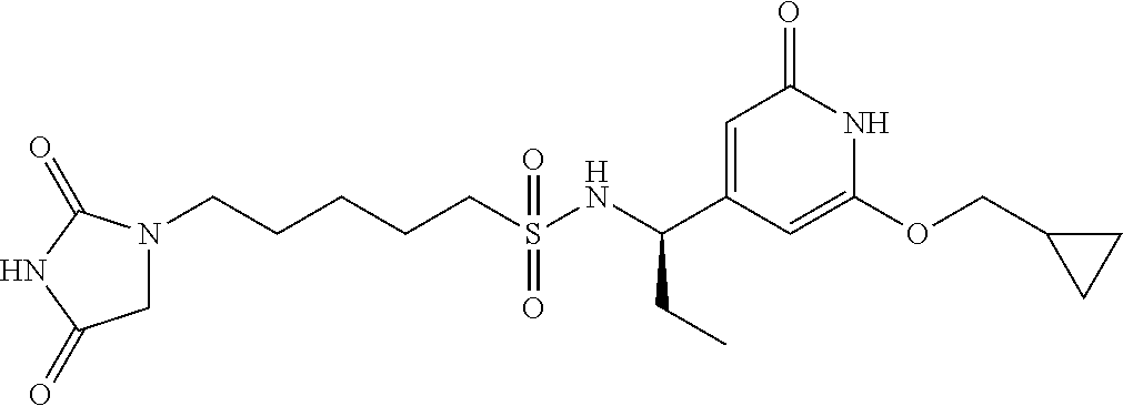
N1(CCCCCS(NC(C2=CC(=O)NC(OCC3CC3)=C2)CC)(=O)=O)CC(=O)NC1=O
